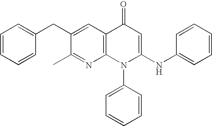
C1(C)=NC2=C(C=C1CC1=CC=CC=C1)C(=O)C=C(NC1=CC=CC=C1)N2C1=CC=CC=C1
